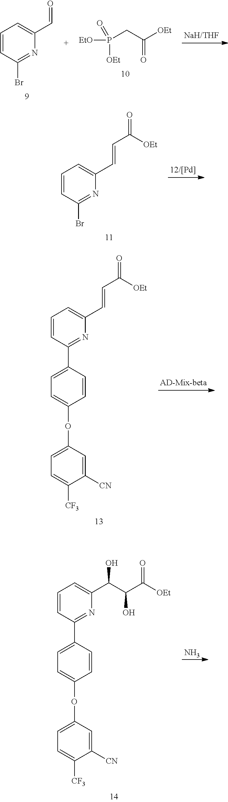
C1=CC(Br)=NC(C=O)=C1.[EtO]P([OEt])(CC([OEt])=O)=O.C1=CC(Br)=NC(C=CC([OEt])=O)=C1.C1=CC(C2=CC=C(OC3=CC=C([CF3])C([CN])=C3)C=C2)=NC(C=CC([OEt])=O)=C1.C1=CC(C2=CC=C(OC3=CC=C([CF3])C([CN])=C3)C=C2)=NC(C(C(C([OEt])=O)O)O)=C1.N
